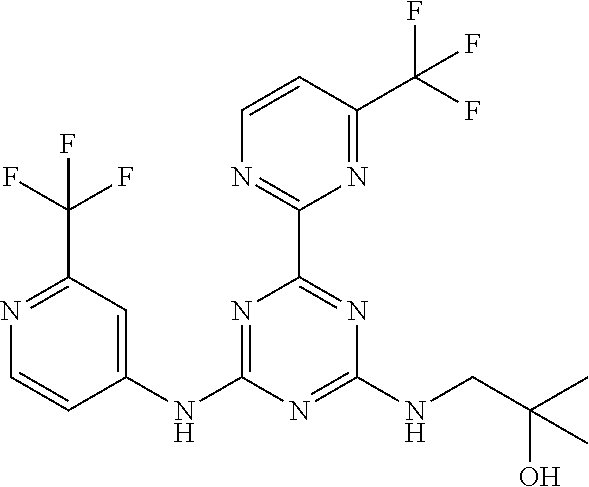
N1=C(C(F)(F)F)C=C(NC2=NC(C3=NC=CC(C(F)(F)F)=N3)=NC(NCC(C)(O)C)=N2)C=C1
